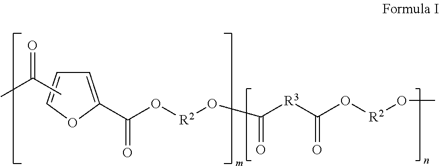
CC(=O)C.C1=C(C(=O)O[R2]OC(=O)[R3]C(=O)O[R2]OC)OC=C1
